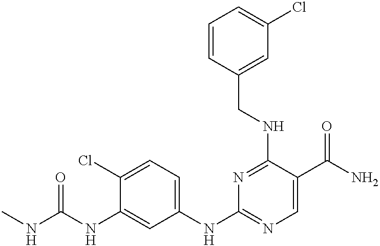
C1(Cl)=CC=C(NC2=NC=C(C(=O)N)C(NCC3=CC(Cl)=CC=C3)=N2)C=C1NC(NC)=O
